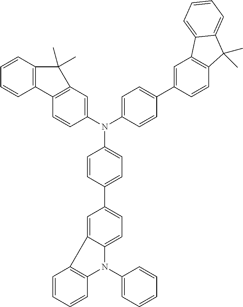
C1=C2C(=CC=C1C1=CC=C(N(C3=CC4=C(C=C3)C3=C(C=CC=C3)C4(C)C)C3=CC=C(C4=CC5=C(C=C4)C(C)(C)C4=CC=CC=C54)C=C3)C=C1)N(C1=CC=CC=C1)C1=C2C=CC=C1
